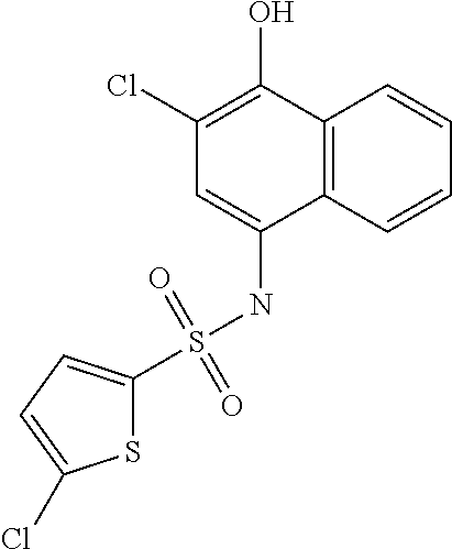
C12=C(C=CC=C1)C(NS(=O)(=O)C1=CC=C(Cl)S1)=CC(Cl)=C2O
